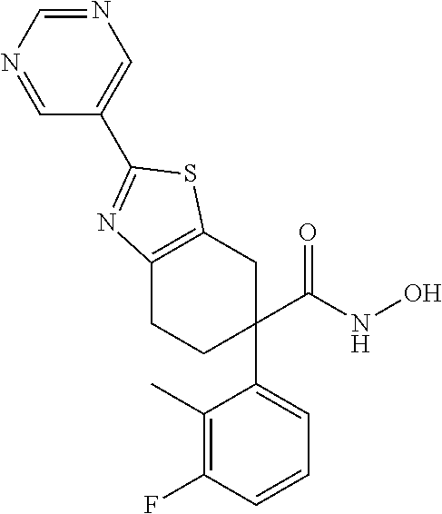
C1(C(NO)=O)(C2=CC=CC(F)=C2C)CC2=C(CC1)N=C(C1=CN=CN=C1)S2
